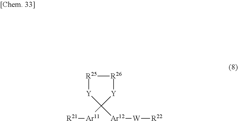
[R25]1[Y]C([Ar11][R21])([Ar12][W][R22])[Y][R26]1
